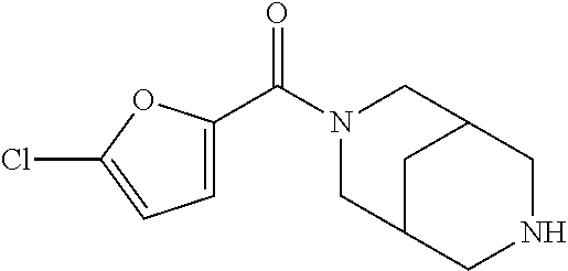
C1=C(C(N2CC3CC(C2)CNC3)=O)OC(Cl)=C1
